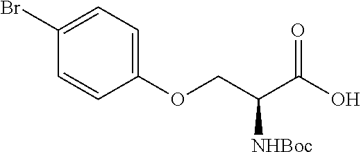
C1(OCC(C(O)=O)[NHBoc])=CC=C(Br)C=C1
